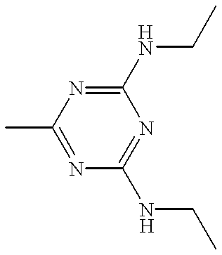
CC1=NC(NCC)=NC(NCC)=N1
